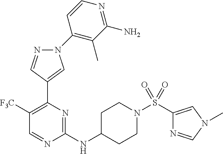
C1([F3C])=C(C2=CN(C3=C(C)C(N)=NC=C3)N=C2)N=C(NC2CCN(S(=O)(=O)C3=CN(C)C=N3)CC2)N=C1
